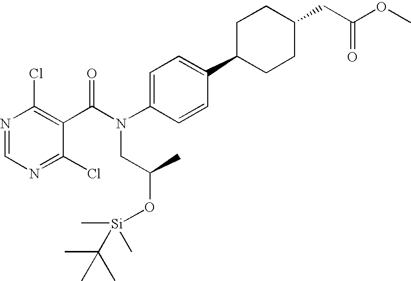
N1=CN=C(Cl)C(C(N(C2=CC=C(C3CCC(CC(OC)=O)CC3)C=C2)CC(O[Si](C)(C)C(C)(C)C)C)=O)=C1Cl
